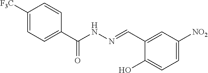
C1([NO2])=CC=C(O)C(C=NNC(C2=CC=C([F3C])C=C2)=O)=C1
